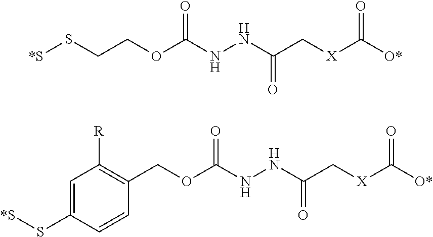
[X](C([O*])=O)CC(NNC(=O)OCCS[*S])=O.[X](C([O*])=O)CC(NNC(=O)OCC1=C([R])C=C(S[*S])C=C1)=O
